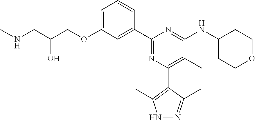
C1=C(OCC(CNC)O)C=C(C2=NC(C3=C(C)NN=C3C)=C(C)C(NC3CCOCC3)=N2)C=C1
